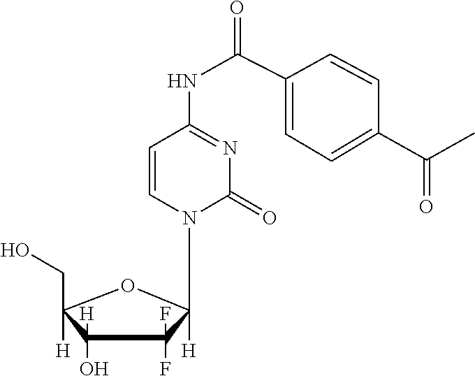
C1=C(C(=O)NC2=NC(=O)N(C3([H])C(F)(F)C(O)([H])C(CO)([H])O3)C=C2)C=CC(C(=O)C)=C1
